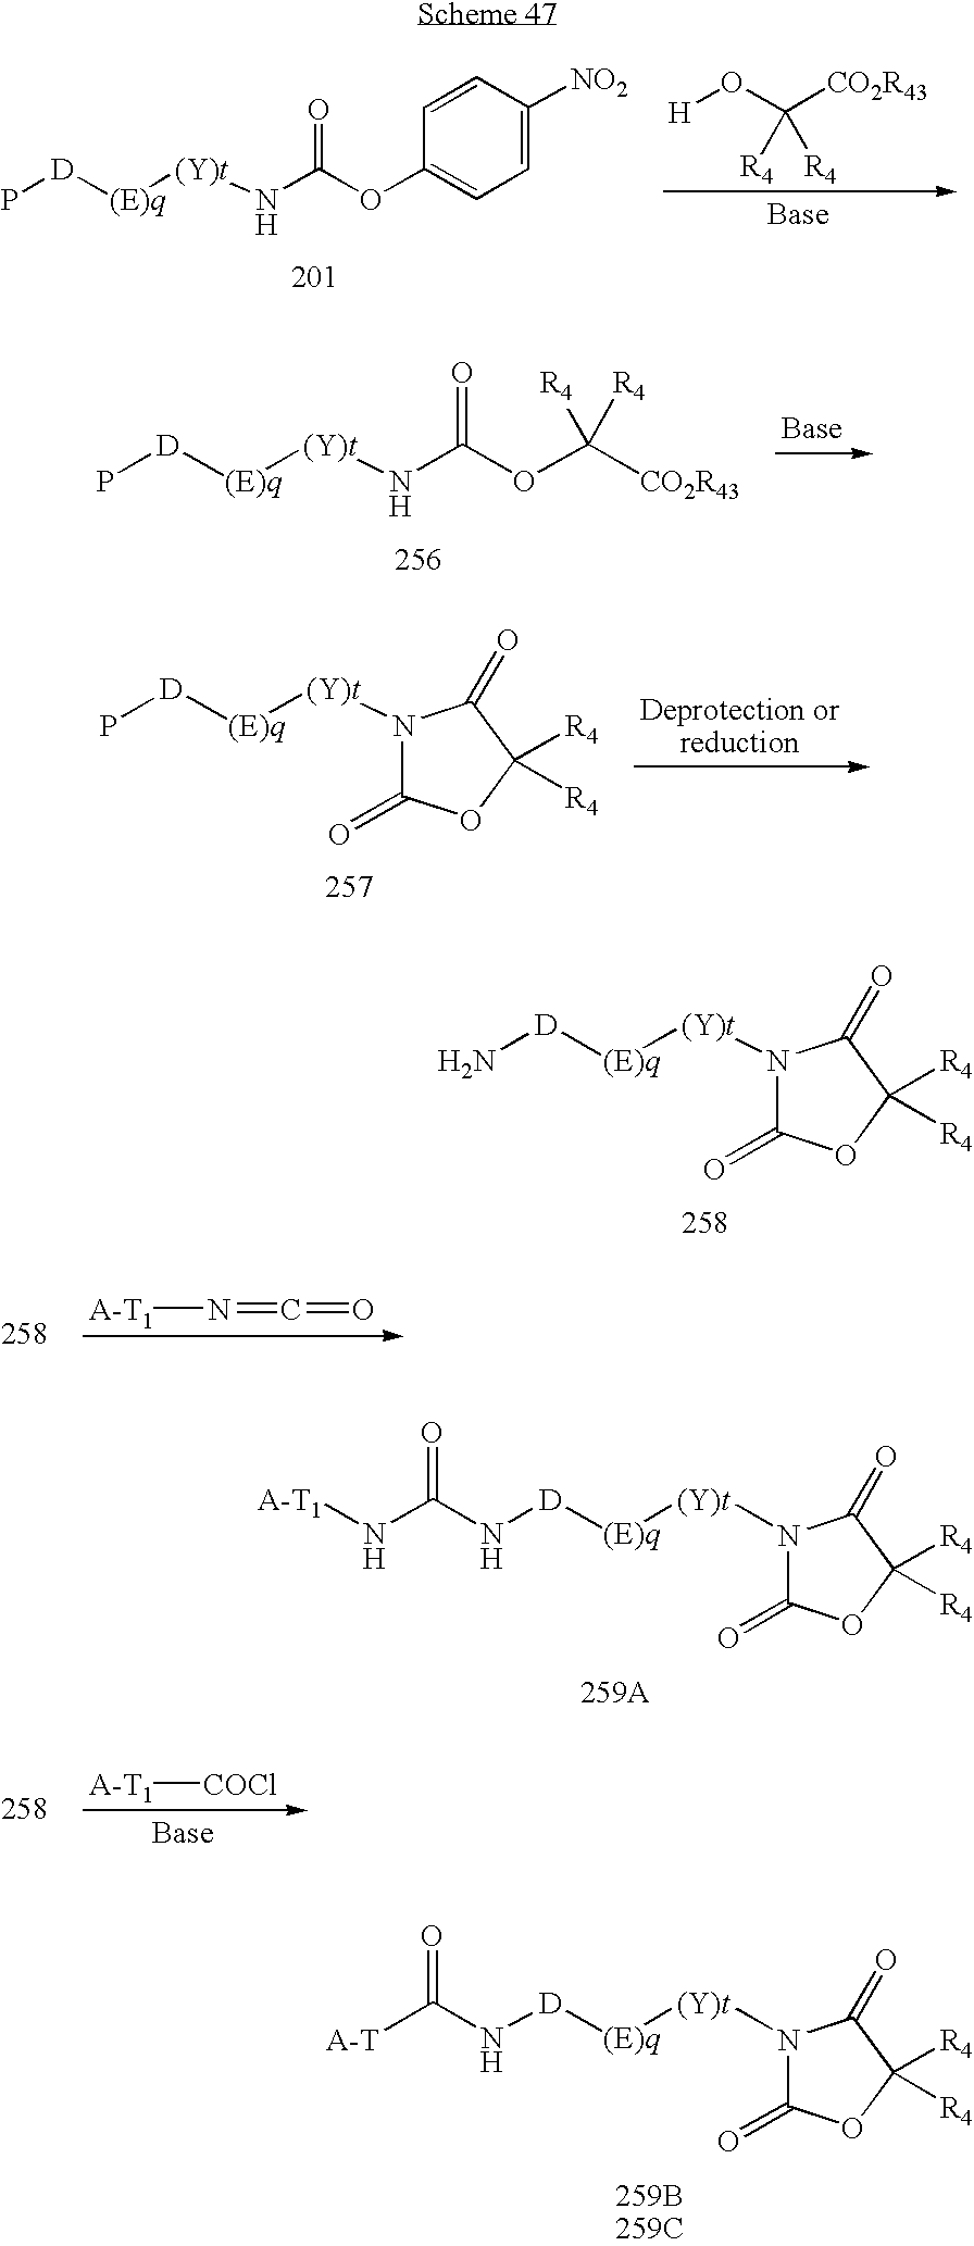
[H]OC([CO2R43])([R4])[R4].P[D][(E)q][(Y)t]NC(OC1=CC=C([NO2])C=C1)=O.P[D][(E)q][(Y)t]NC(OC([CO2R43])([R4])[R4])=O.P[D][(E)q][(Y)t]N1C(=O)OC([R4])([R4])C1=O.N[D][(E)q][(Y)t]N1C(=O)OC([R4])([R4])C1=O.[A-T1]N=C=O.N([D][(E)q][(Y)t]N1C(=O)OC([R4])([R4])C1=O)C(N[A-T1])=O.[A-T1][COCl].N([D][(E)q][(Y)t]N1C(=O)OC([R4])([R4])C1=O)C(=O)[A-T]
